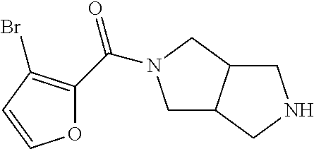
C1C2C(CN1)CN(C(C1=C(Br)C=CO1)=O)C2
